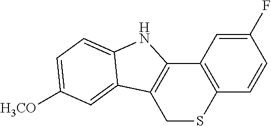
C1(F)=CC2=C(C=C1)SCC1=C2NC2=CC=C([H3CO])C=C12
